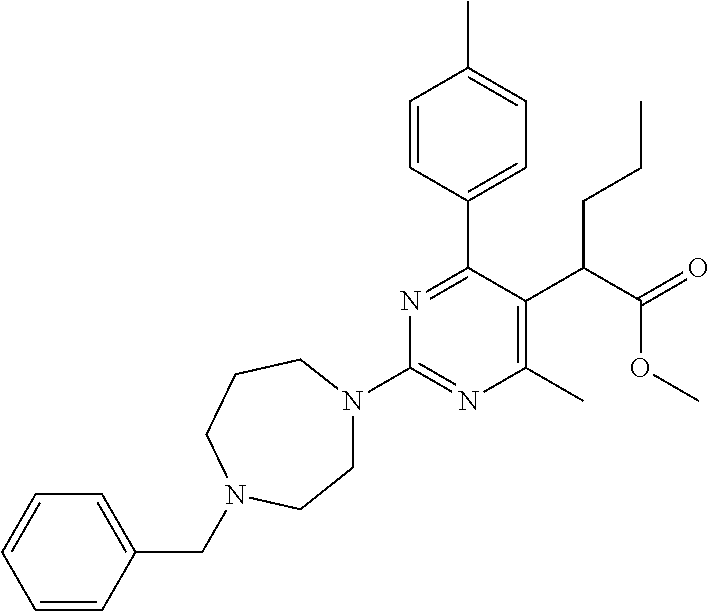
C1N(C2=NC(C)=C(C(C(=O)OC)CCC)C(C3=CC=C(C)C=C3)=N2)CCCN(CC2=CC=CC=C2)C1
